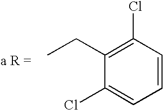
C1=CC(Cl)=C(CC)C(Cl)=C1
